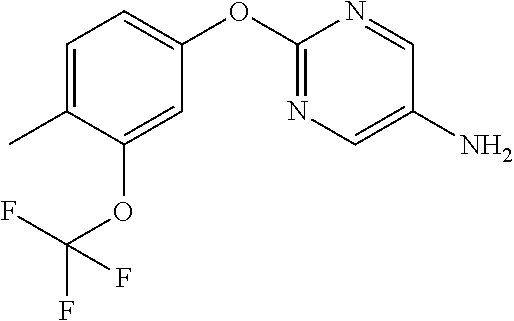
C1(OC2=CC=C(C)C(OC(F)(F)F)=C2)=NC=C(N)C=N1
